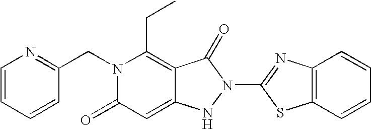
C12=C(N=C(N3C(=O)C4=C(CC)N(CC5=NC=CC=C5)C(=O)C=C4N3)S1)C=CC=C2
